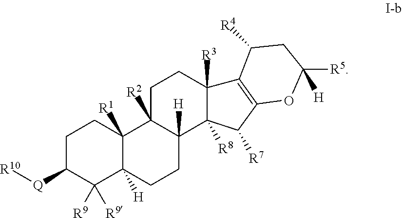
C1C([Q][R10])C([R9])([R9])C2([H])C([R1])(C1)C1([R2])CCC3([R3])C([R8])(C1([H])CC2)C([R7])C1=C3C([R4])CC([R5])([H])O1
